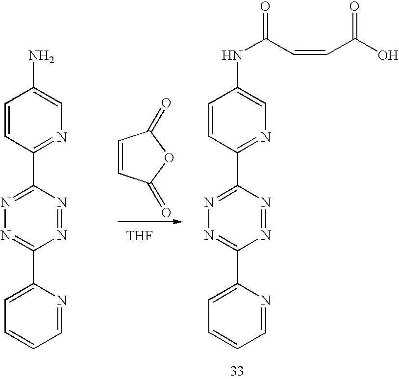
N1=C(C2=NC=C(NC(C=CC(O)=O)=O)C=C2)N=NC(C2=CC=CC=N2)=N1.N1=C(C2=NC=C(N)C=C2)N=NC(C2=CC=CC=N2)=N1.[THF].C1=CC(=O)OC1=O
